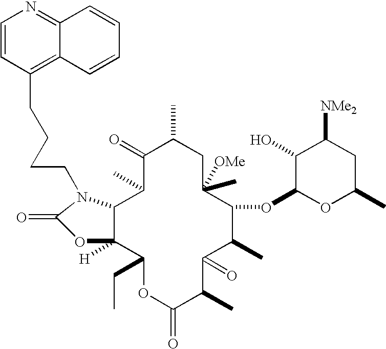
C12C([H])(C(CC)OC(=O)C(C)C(=O)C(C)C(OC3OC(C)CC([NMe2])C3O)C([OMe])(C)CC(C)C(=O)C1C)OC(=O)N2CCCCC1=C2C(=NC=C1)C=CC=C2
